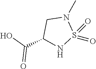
S1(=O)(=O)NC(C(O)=O)CN1C
